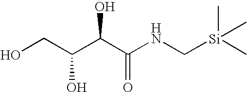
OCC(C(C(NC[Si](C)(C)C)=O)O)O
